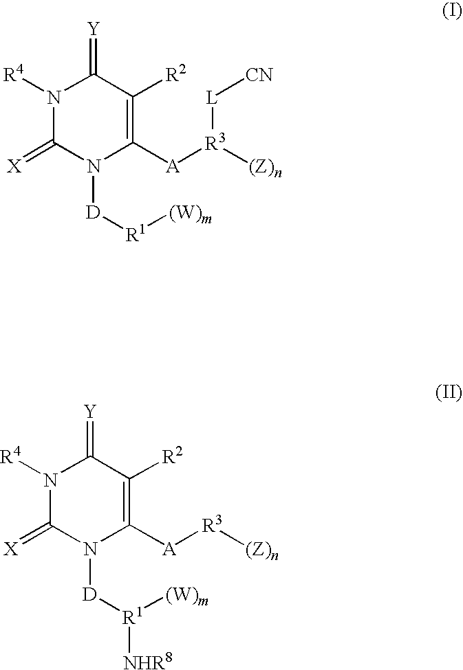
N1([R4])C(=[X])N([D][R1][(W)m])C([A][R3]([(Z)n])[L][CN])=C([R2])C1=[Y].N1([R4])C(=[X])N([D][R1]([NHR8])[(W)m])C([A][R3][(Z)n])=C([R2])C1=[Y]
